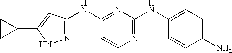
C1(NC2=NNC(C3CC3)=C2)=NC(NC2=CC=C(N)C=C2)=NC=C1
